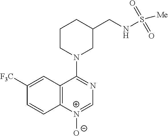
C1([F3C])=CC2=C(C=C1)[N+]([O-])=CN=C2N1CC(CNS([Me])(=O)=O)CCC1
